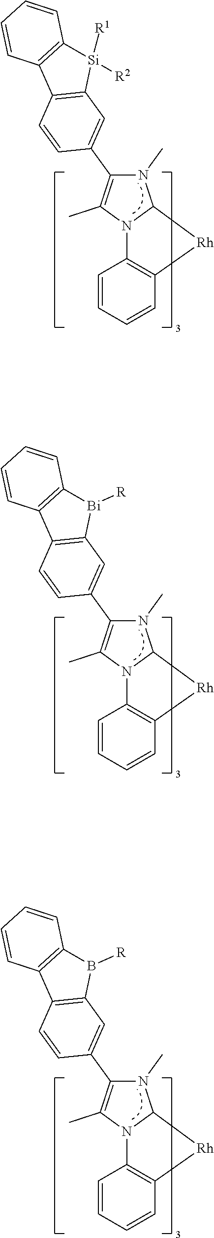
C1=CC=CC2=C1N1C(N(C)C(C3=CC4=C(C=C3)C3=C([Si]4([R2])[R1])C=CC=C3)=C1C)[Rh]2.C1=CC=CC2=C1N1C(N(C)C(C3=CC4=C(C=C3)C3=C([Bi]4[R])C=CC=C3)=C1C)[Rh]2.C1=CC=CC2=C1N1C(N(C)C(C3=CC4=C(C=C3)C3=C(B4[R])C=CC=C3)=C1C)[Rh]2
